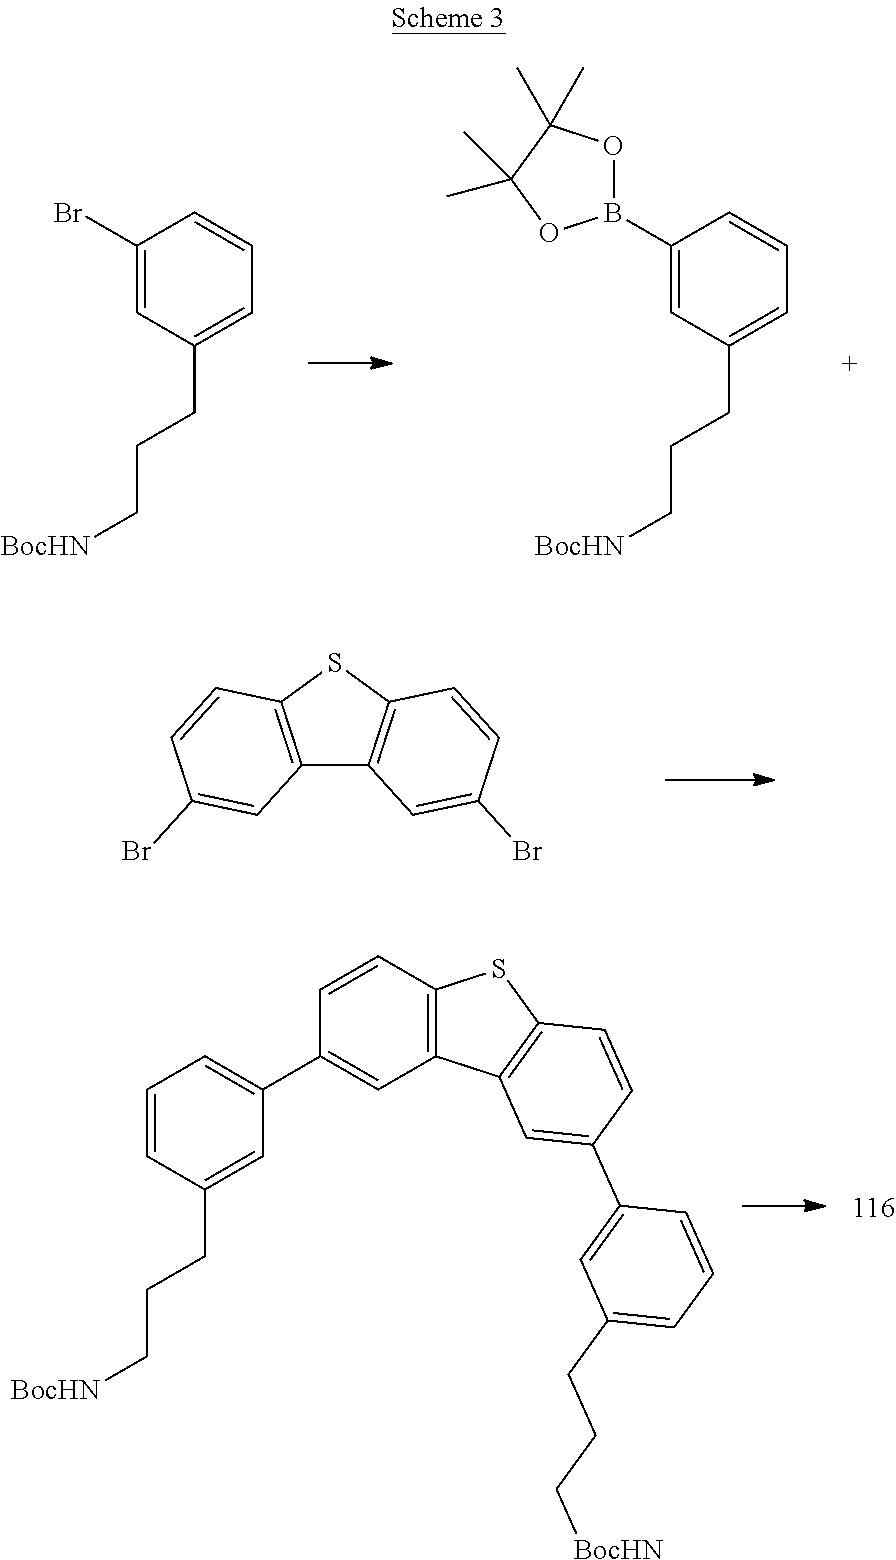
C1(B2OC(C)(C)C(C)(C)O2)=CC(CCC[BocHN])=CC=C1.C1(Br)=CC(CCC[BocHN])=CC=C1.C12=C(SC3=C1C=C(Br)C=C3)C=CC(Br)=C2.C1=CC(CCC[BocHN])=CC(C2=CC3=C(C=C2)SC2=C3C=C(C3=CC(CCC[BocHN])=CC=C3)C=C2)=C1
